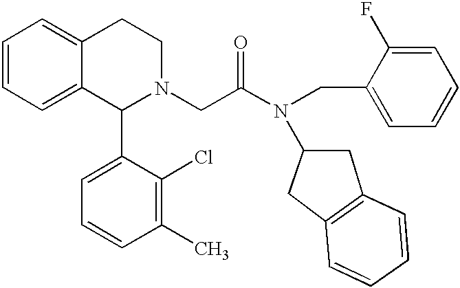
C1=CC=C2C(=C1)CCN(CC(N(CC1=CC=CC=C1F)C1CC3=C(C1)C=CC=C3)=O)C2C1=CC=CC(C)=C1Cl
